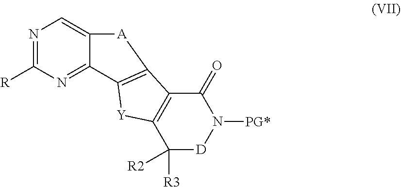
N1=C([R])N=C2C(=C1)[A]C1=C2[Y]C2=C1C(=O)N([PG*])[D]C2([R3])[R2]
